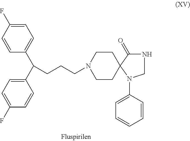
C1(C(C2=CC=C(F)C=C2)CCCN2CCC3(CC2)C(=O)NCN3C2=CC=CC=C2)=CC=C(F)C=C1
